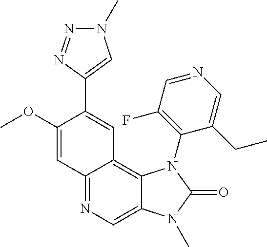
C1(OC)=CC2=NC=C3C(=C2C=C1C1=CN(C)N=N1)N(C1=C(F)C=NC=C1CC)C(=O)N3C
